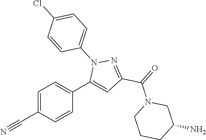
C1=C(C#N)C=CC(C2=CC(C(=O)N3CCCC(N)C3)=NN2C2=CC=C(Cl)C=C2)=C1
